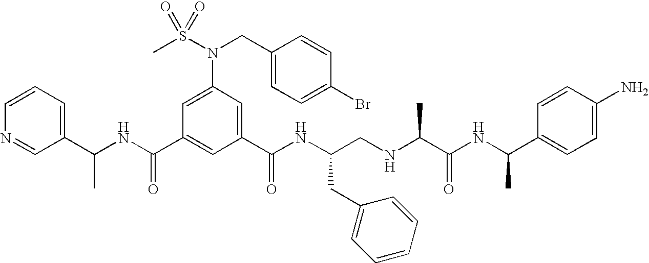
C1(C(NC(C2=CC(C(NC(CNC(C(NC(C3=CC=C(N)C=C3)C)=O)C)CC3=CC=CC=C3)=O)=CC(N(S(C)(=O)=O)CC3=CC=C(Br)C=C3)=C2)=O)C)=CC=CN=C1
